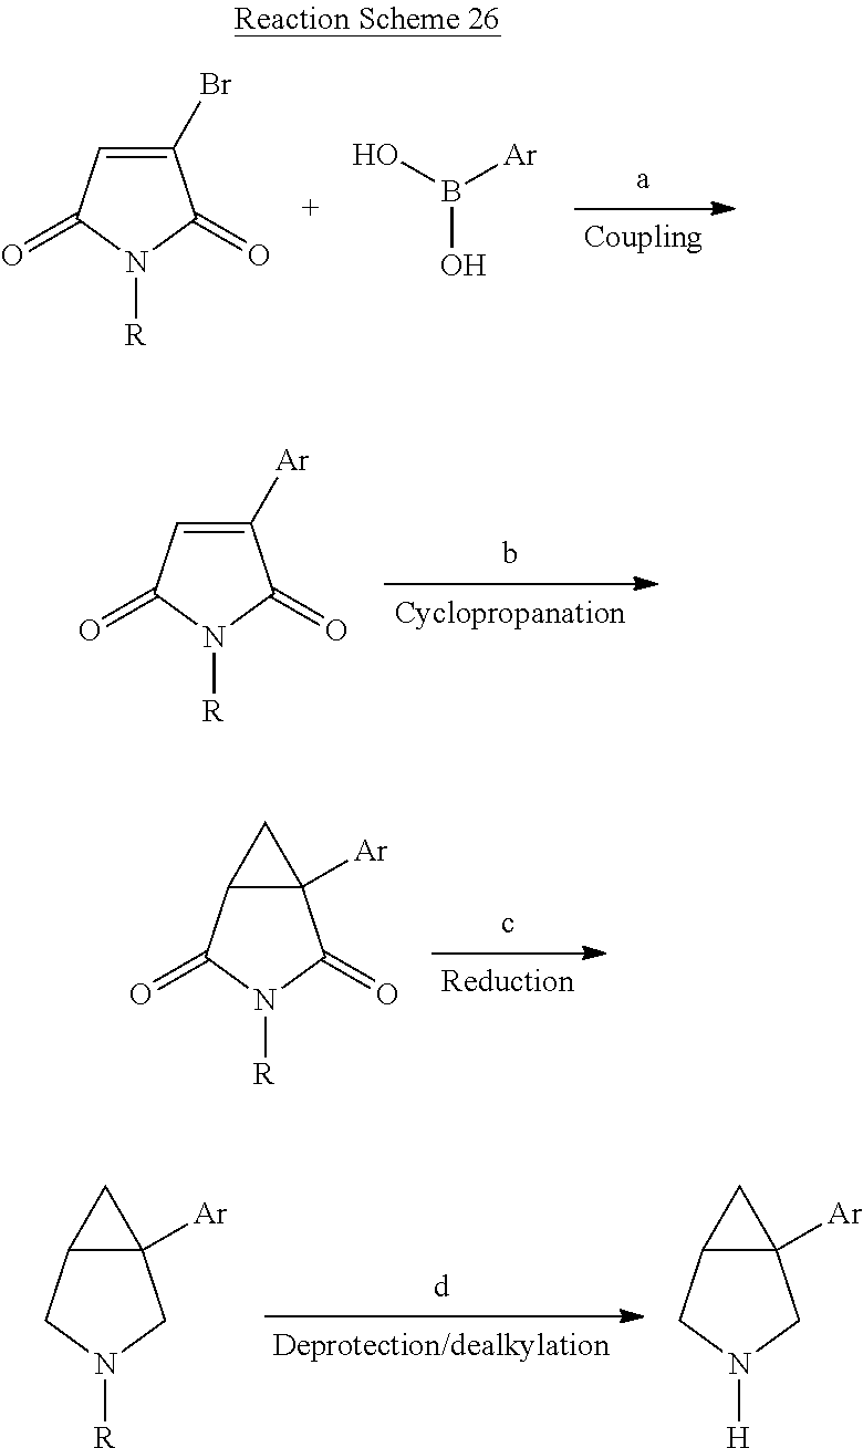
C1(Br)=CC(=O)N([R])C1=O.OB(O)[Ar].C1([Ar])=CC(=O)N([R])C1=O.C12([Ar])C(C(=O)N([R])C1=O)C2.C12([Ar])C(CN([R])C1)C2.C12([Ar])C(CN([H])C1)C2
